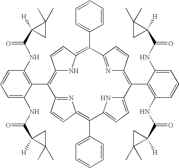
C12=C(C3=C(NC(C4([H])C(C)(C)C4)=O)C=CC=C3NC(C3([H])C(C)(C)C3)=O)C3=NC(=C(C4=CC=CC=C4)C4=CC=C(N4)C(C4=C(NC(C5([H])C(C)(C)C5)=O)C=CC=C4NC(C4([H])C(C)(C)C4)=O)=C4N=C(C(C5=CC=CC=C5)=C(N1)C=C2)C=C4)C=C3
